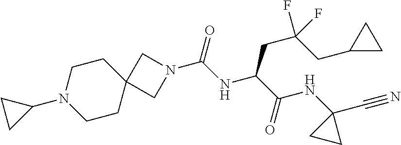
C12(CCN(C3CC3)CC1)CN(C(NC(C(=O)NC1(C#N)CC1)CC(CC1CC1)(F)F)=O)C2
